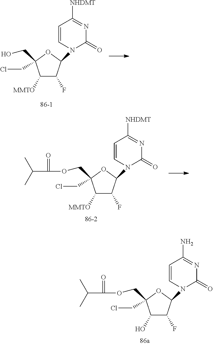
C1([MMTO])C(F)C(N2C(=O)N=C([NHDMT])C=C2)OC1(CO)CCl.C1(O)C(F)C(N2C(=O)N=C(N)C=C2)OC1(COC(C(C)C)=O)CCl.C1([MMTO])C(F)C(N2C(=O)N=C([NHDMT])C=C2)OC1(COC(C(C)C)=O)CCl
